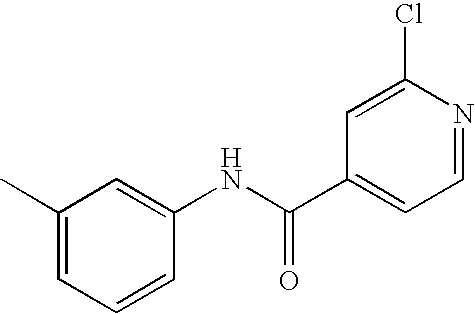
C1(C)=CC=CC(NC(C2=CC=NC(Cl)=C2)=O)=C1
